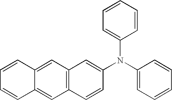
C1=C2C(=CC3=C1C=C(N(C1=CC=CC=C1)C1=CC=CC=C1)C=C3)C=CC=C2
